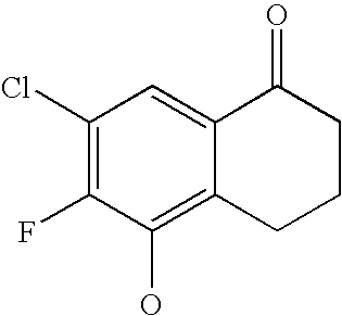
C1(Cl)=C(F)C(O)=C2C(=C1)C(=O)CCC2
